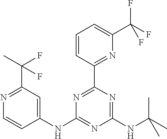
C1(NC2=CC(C(C)(F)F)=NC=C2)=NC(NC(C)(C)C)=NC(C2=NC(C(F)(F)F)=CC=C2)=N1
